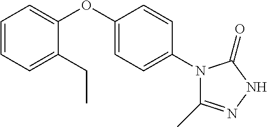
C1=C(CC)C(OC2=CC=C(N3C(C)=NNC3=O)C=C2)=CC=C1
